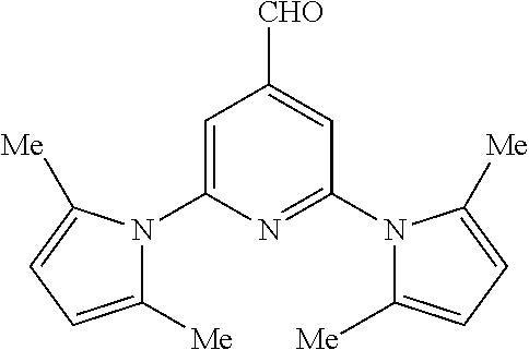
C1=C(N2C([Me])=CC=C2[Me])N=C(N2C([Me])=CC=C2[Me])C=C1[CHO]
